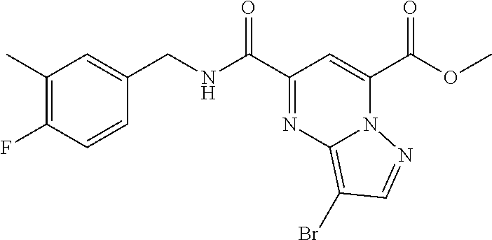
O(C(C1=CC(C(NCC2=CC(C)=C(F)C=C2)=O)=NC2=C(Br)C=NN12)=O)C
